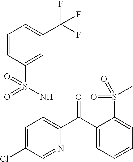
C1=CC(S(NC2=C(C(C3=CC=CC=C3S(C)(=O)=O)=O)N=CC(Cl)=C2)(=O)=O)=CC(C(F)(F)F)=C1
